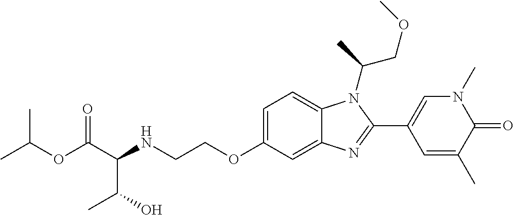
C(C(NCCOC1=CC=C2C(=C1)N=C(C1=CN(C)C(=O)C(C)=C1)N2C(C)COC)C(O)C)(=O)OC(C)C
